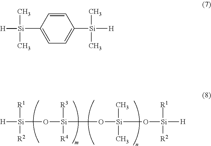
[H][Si](O[Si](O[Si](O[Si]([H])([R1])[R2])(C)C)([R3])[R4])([R1])[R2].C1=C([Si]([H])(C)C)C=CC([Si]([H])(C)C)=C1
